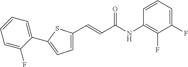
C1=C(F)C(C2=CC=C(C=CC(NC3=C(F)C(F)=CC=C3)=O)S2)=CC=C1
